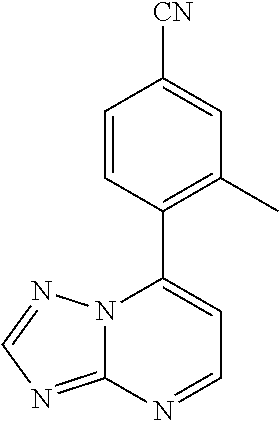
C12=NC=NN1C(C1=C(C)C=C([CN])C=C1)=CC=N2
